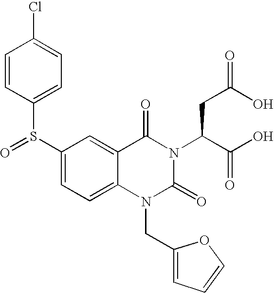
C1=C(S(=O)C2=CC=C(Cl)C=C2)C=C2C(=C1)N(CC1=CC=CO1)C(=O)N(C(C(=O)O)CC(O)=O)C2=O
